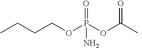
C(COP(OC(C)=O)(=O)N)CC
